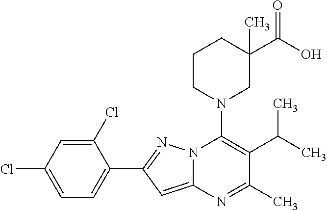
C1(Cl)=CC(Cl)=CC=C1C1=NN2C(=C1)N=C(C)C(C(C)C)=C2N1CC(C(O)=O)(C)CCC1
